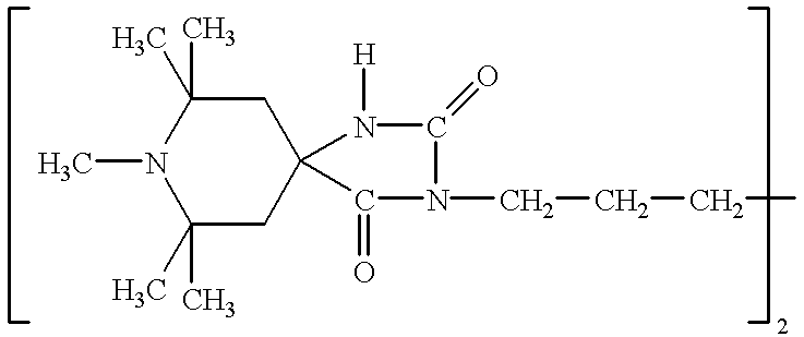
C1(C)(C)CC2(CC(C)(C)N1C)N([H])C(=O)N(CCCC)C2=O
